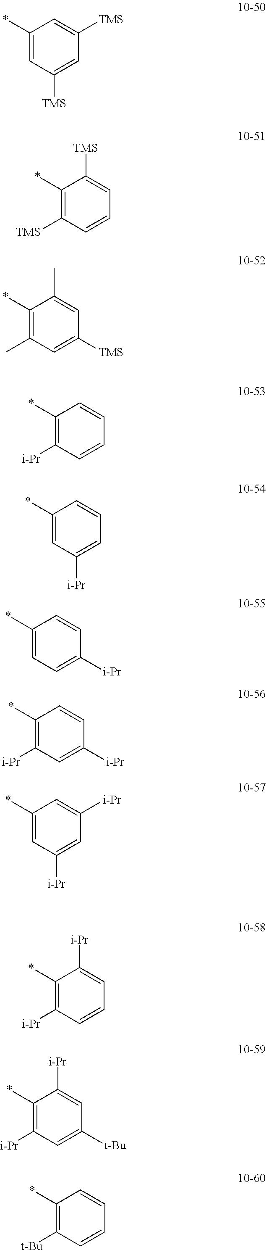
C1(*)=CC([TMS])=CC([TMS])=C1.C1(*)=C([TMS])C=CC=C1[TMS].C1(*)=C(C)C=C([TMS])C=C1C.C1(*)=C([i-Pr])C=CC=C1.C1(*)=CC([i-Pr])=CC=C1.C1(*)=C([i-Pr])C=C([i-Pr])C=C1.C1(*)=CC([i-Pr])=CC([i-Pr])=C1.C1(*)=C([i-Pr])C=CC=C1[i-Pr].C1(*)=C([i-Pr])C=C([t-Bu])C=C1[i-Pr].C1(*)=C([t-Bu])C=CC=C1.C1(*)=CC=C([i-Pr])C=C1
